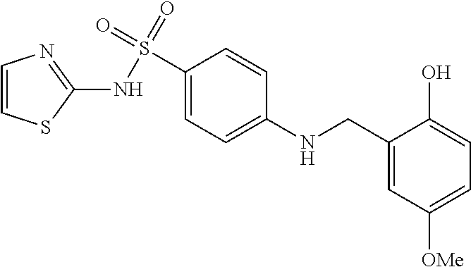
C1(CNC2=CC=C(S(NC3=NC=CS3)(=O)=O)C=C2)=CC([OMe])=CC=C1O
